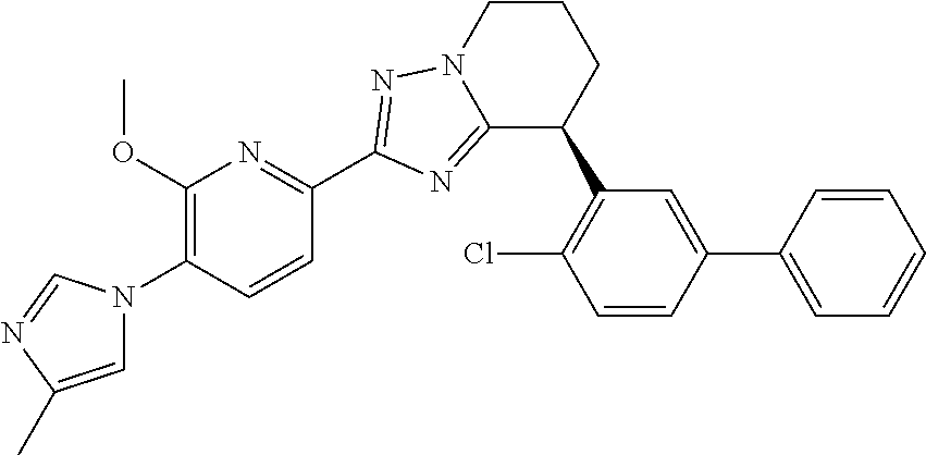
C12=NC(C3=NC(OC)=C(N4C=C(C)N=C4)C=C3)=NN1CCCC2C1=C(Cl)C=CC(C2=CC=CC=C2)=C1
